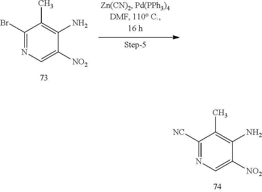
C1([NC])=NC=C([NO2])C(N)=C1C.C1(Br)=NC=C([NO2])C(N)=C1C
